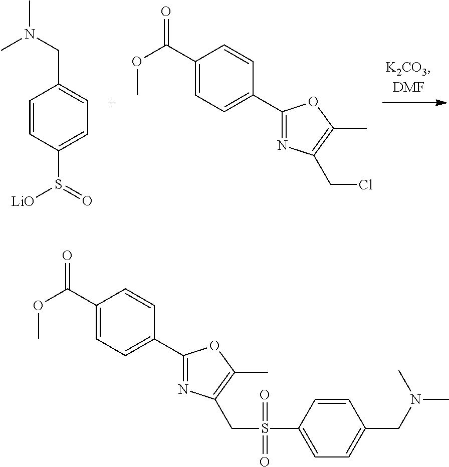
C1=CC(S(=O)[LiO])=CC=C1CN(C)C.C1(C(OC)=O)=CC=C(C2=NC(CCl)=C(C)O2)C=C1.C1(C(OC)=O)=CC=C(C2=NC(CS(C3=CC=C(CN(C)C)C=C3)(=O)=O)=C(C)O2)C=C1
